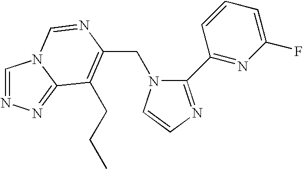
C(N1C(C2=NC(F)=CC=C2)=NC=C1)C1=C(CCC)C2=NN=CN2C=N1
